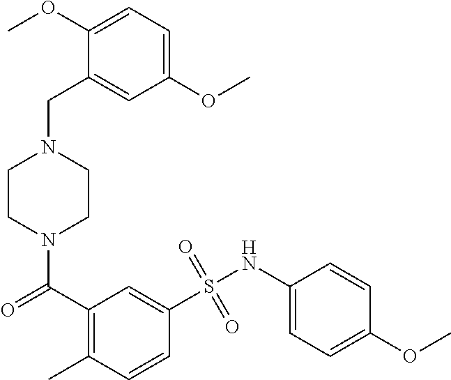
N1(C(C2=C(C)C=CC(S(NC3=CC=C(OC)C=C3)(=O)=O)=C2)=O)CCN(CC2=CC(OC)=CC=C2OC)CC1
